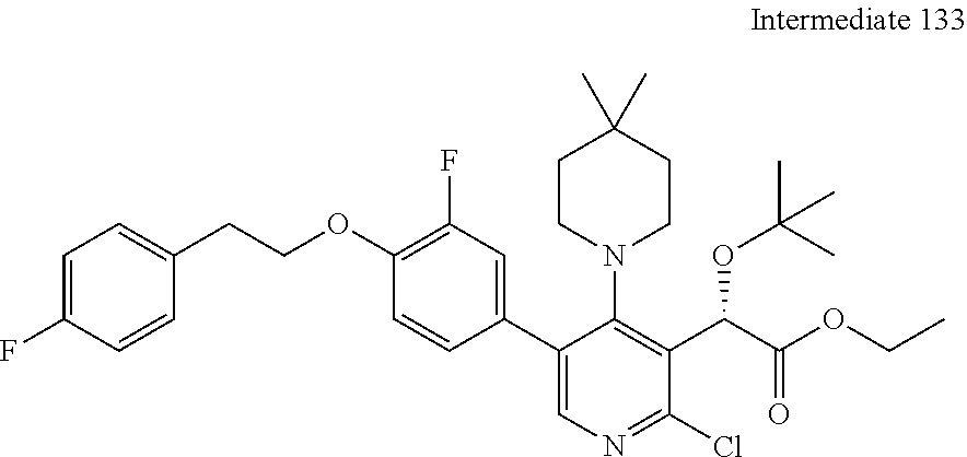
C1=C(F)C=CC(CCOC2=C(F)C=C(C3=CN=C(Cl)C(C(C(OCC)=O)OC(C)(C)C)=C3N3CCC(C)(C)CC3)C=C2)=C1
